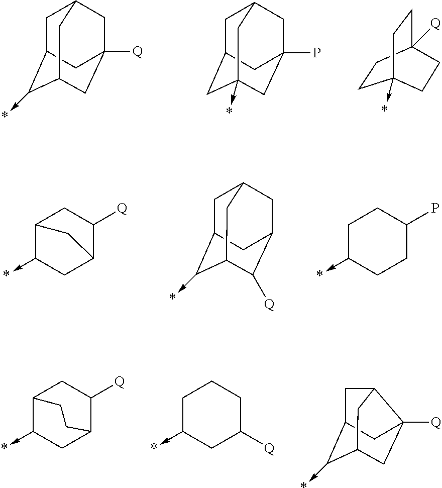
C1C2C(->*)C3CC([Q])(CC1C3)C2.C1C2CC3(->*)CC(P)(CC1C3)C2.C1CC2([Q])CCC1(->*)CC2.C12C(->*)CC(C([Q])C1)C2.C1C2C(->*)C3C([Q])C(CC1C3)C2.C1C(->*)CCC(P)C1.C12C(->*)CC(C([Q])C1)CC2.C1C(->*)CC([Q])CC1.C1C2C(->*)C3CC([Q])(C1C3)C2
